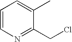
C1=CN=C(CCl)C(C)=C1
